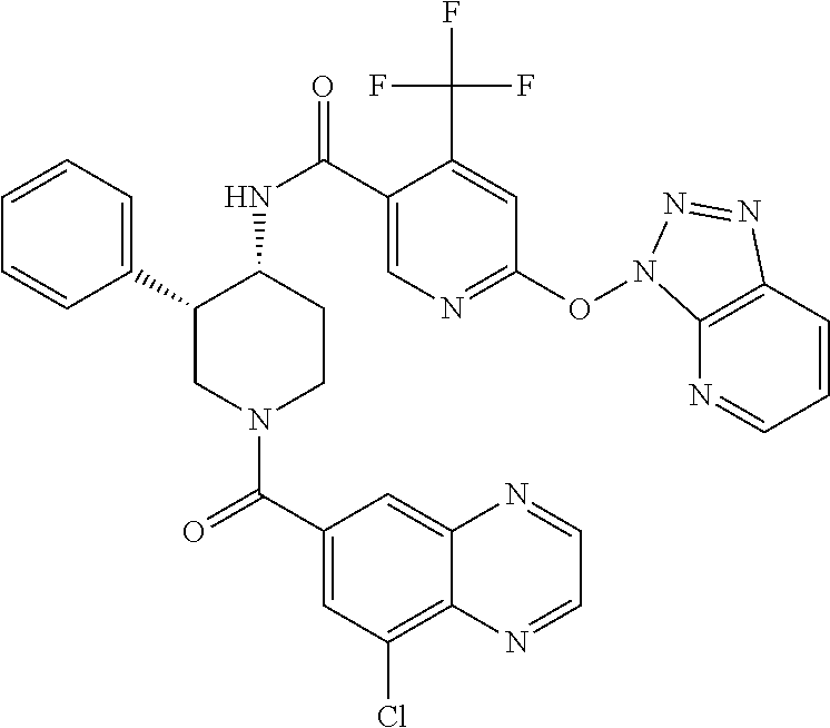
C1=CC=C(C2CN(C(C3=CC(Cl)=C4C(=C3)N=CC=N4)=O)CCC2NC(=O)C2=CN=C(ON3C4=C(C=CC=N4)N=N3)C=C2C(F)(F)F)C=C1
